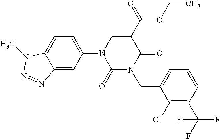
C1(=O)N(CC2=CC=CC(C(F)(F)F)=C2Cl)C(=O)C(C(OCC)=O)=CN1C1=CC=C2C(=C1)N=NN2C
